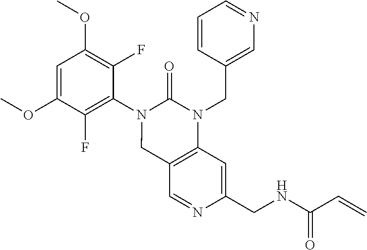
C1=C(OC)C(F)=C(N2CC3=C(N(CC4=CN=CC=C4)C2=O)C=C(CNC(C=C)=O)N=C3)C(F)=C1OC
